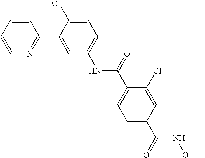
C1=CC=CN=C1C1=CC(NC(C2=CC=C(C(=O)NOC)C=C2Cl)=O)=CC=C1Cl
